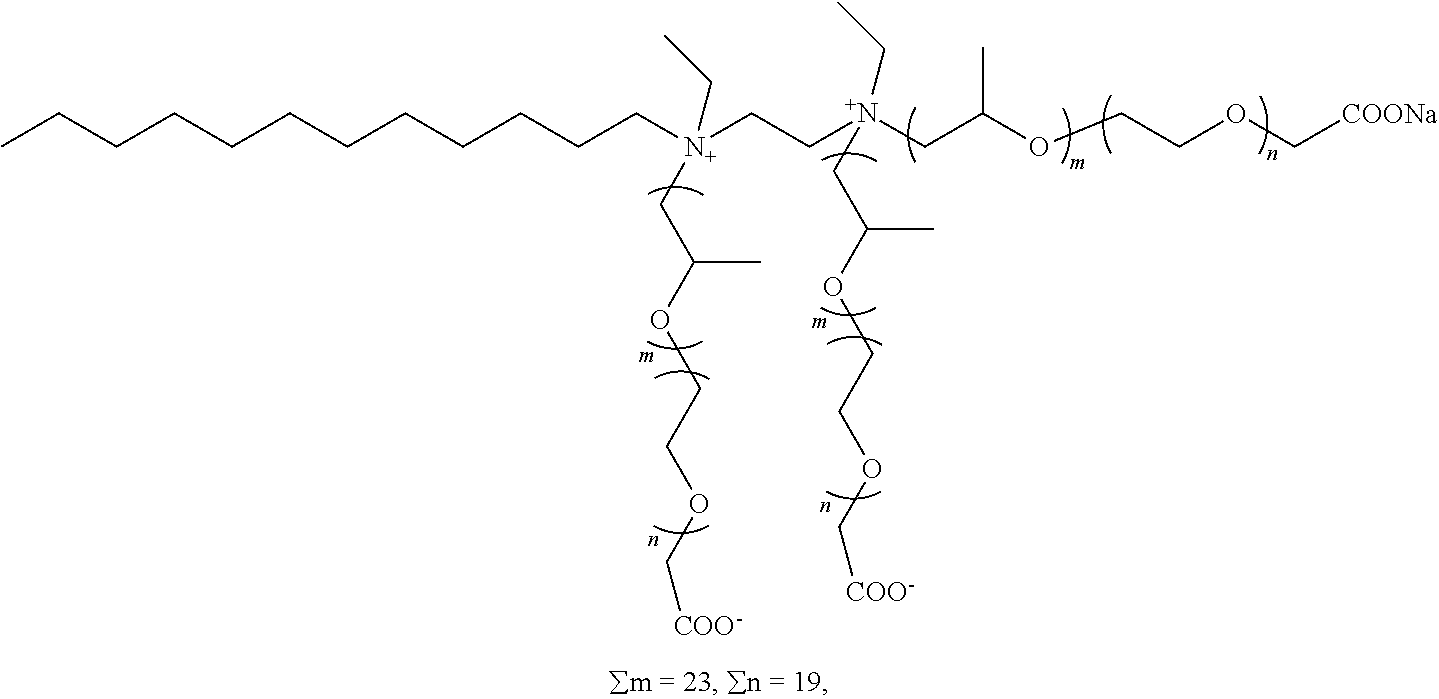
CCCCCCCCCCCC[N+](CC[N+](CC(OCCOC[COONa])C)(CC)CC(OCCOC[COO-])C)(CC)CC(OCCOC[COO-])C
